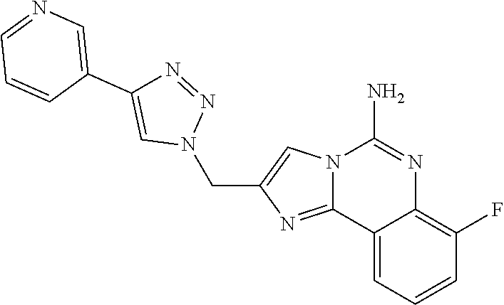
C(C1=CN2C(=N1)C1=CC=CC(F)=C1N=C2N)N1N=NC(C2=CN=CC=C2)=C1
